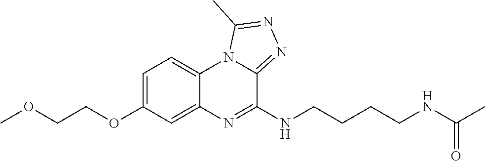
C1=C(OCCOC)C=C2C(=C1)N1C(=NN=C1C)C(NCCCCNC(C)=O)=N2
